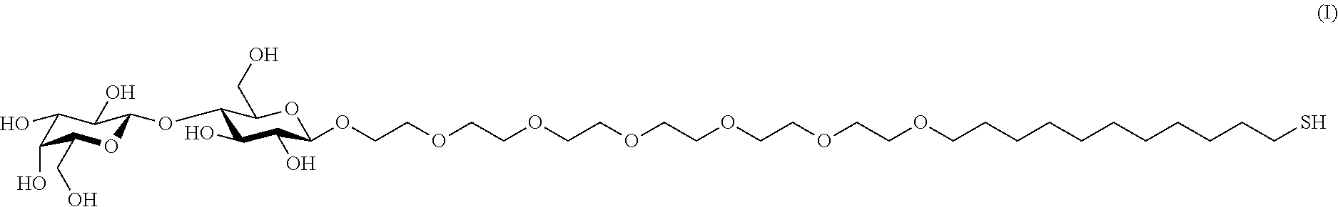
O(CCOCCOCCOCCOCCOCCOCCCCCCCCCCCS)C1C(O)C(O)C(OC2OC(CO)C(O)C(O)C2O)C(CO)O1
